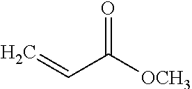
C=CC(=O)[OCH3]
